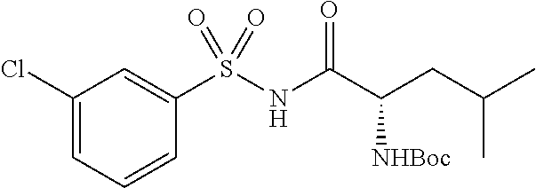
C1(Cl)=CC=CC(S(NC(C(CC(C)C)[NHBoc])=O)(=O)=O)=C1
